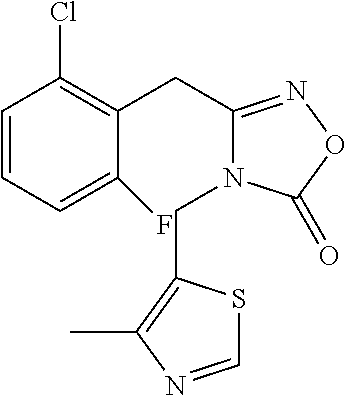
C1=CC=C(F)C(CC2=NOC(=O)N2CC2=C(C)N=CS2)=C1Cl
